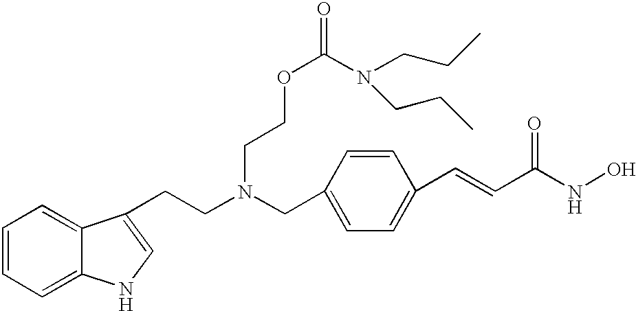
C1=CC=C2C(=C1)C(CCN(CCOC(N(CCC)CCC)=O)CC1=CC=C(C=CC(=O)NO)C=C1)=CN2
